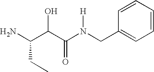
NC(C(C(N(CC1=CC=CC=C1)[H])=O)O)CC
